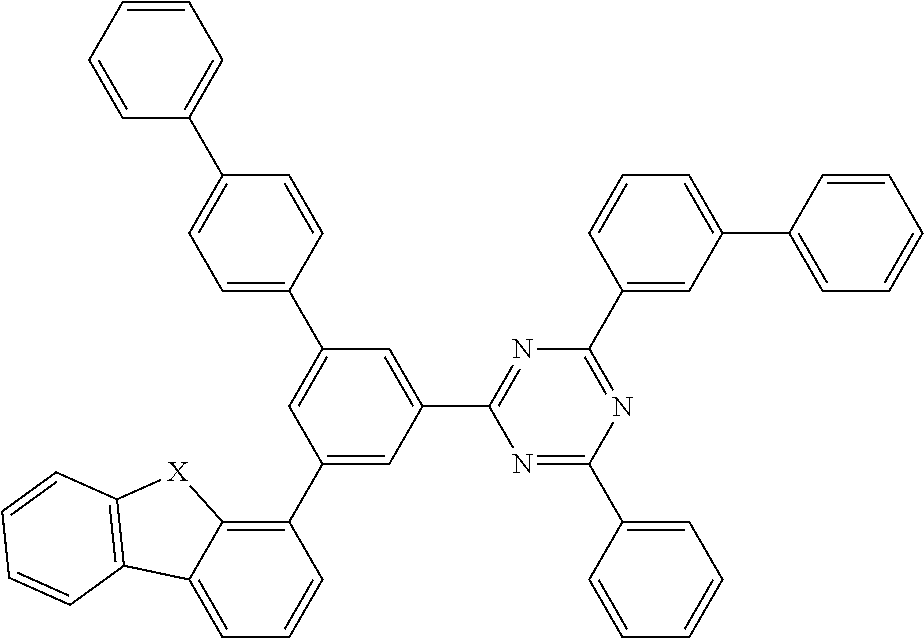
C1(C2=C3C(=CC=C2)C2=C([X]3)C=CC=C2)=CC(C2=NC(C3=CC(C4=CC=CC=C4)=CC=C3)=NC(C3=CC=CC=C3)=N2)=CC(C2=CC=C(C3=CC=CC=C3)C=C2)=C1
